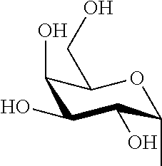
C1(O)C(O)C(O)C(C)OC1CO
